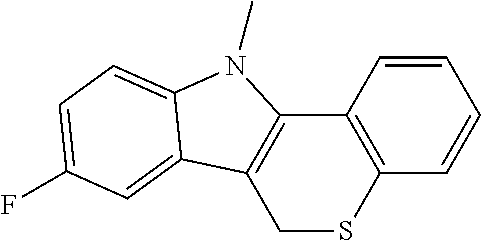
C1=CC2=C(C=C1)SCC1=C2N(C)C2=CC=C(F)C=C12
